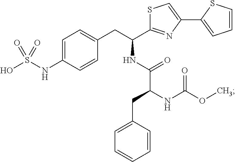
C1=C(NS(O)(=O)=O)C=CC(CC(C2=NC(C3=CC=CS3)=CS2)NC(C(CC2=CC=CC=C2)NC(OC)=O)=O)=C1
